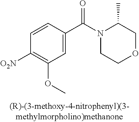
C1=C(C(=O)N2CCOCC2C)C=CC([O2N])=C1OC
